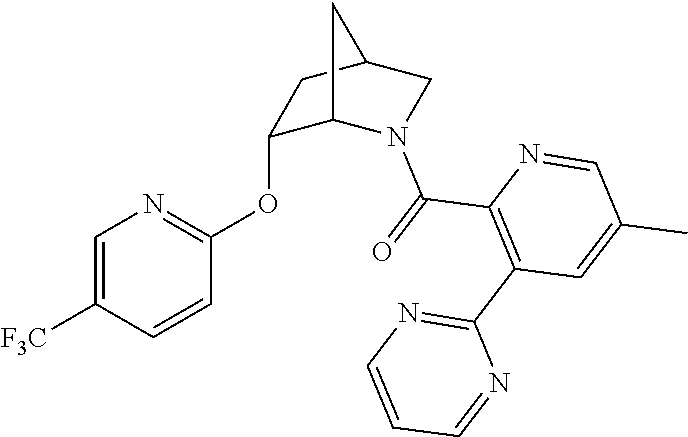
C1=C([F3C])C=CC(OC2C3N(C(=O)C4=C(C5=NC=CC=N5)C=C(C)C=N4)CC(C2)C3)=N1
